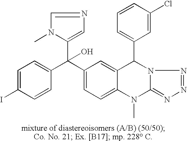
C1=C(I)C=CC(C(C2=CC=C3C(=C2)C(C2=CC=CC(Cl)=C2)N2C(=NN=N2)N3C)(O)C2=CN=CN2C)=C1
